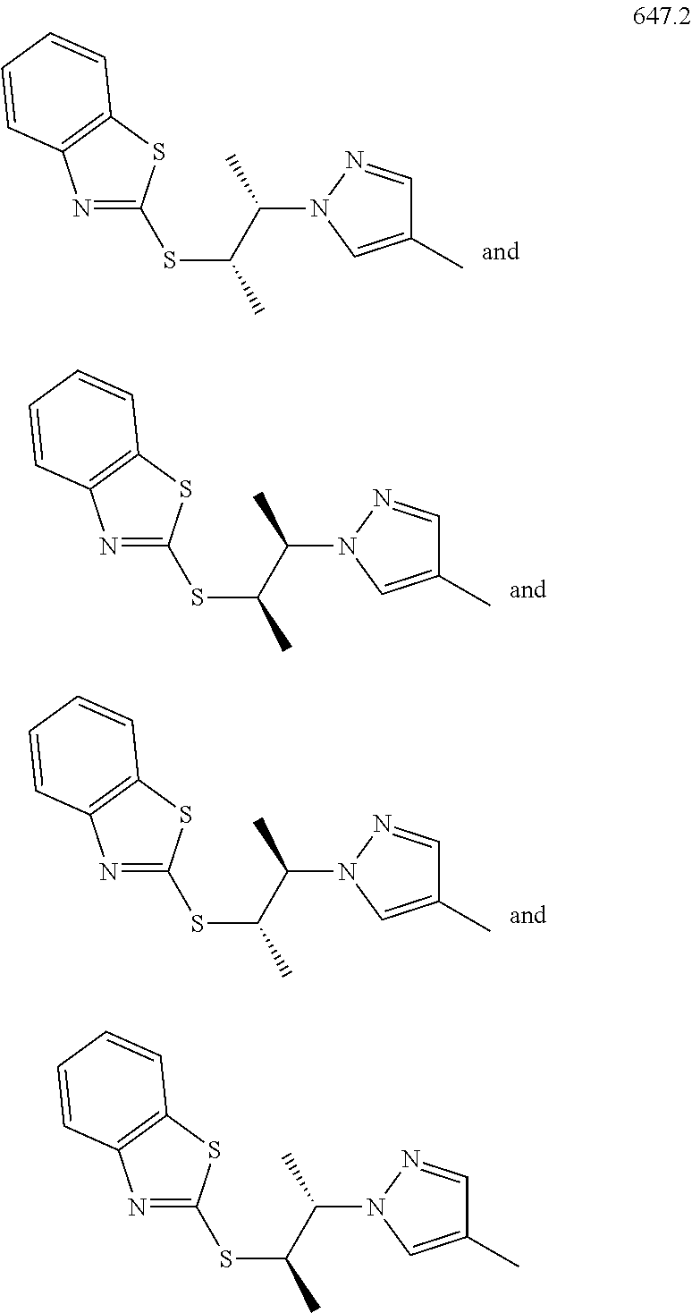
S(C(C)C(C)N1N=CC(C)=C1)C1=NC2=C(S1)C=CC=C2.S(C(C)C(C)N1N=CC(C)=C1)C1=NC2=C(S1)C=CC=C2.S(C(C)C(C)N1N=CC(C)=C1)C1=NC2=C(S1)C=CC=C2.S(C(C)C(C)N1N=CC(C)=C1)C1=NC2=C(S1)C=CC=C2
